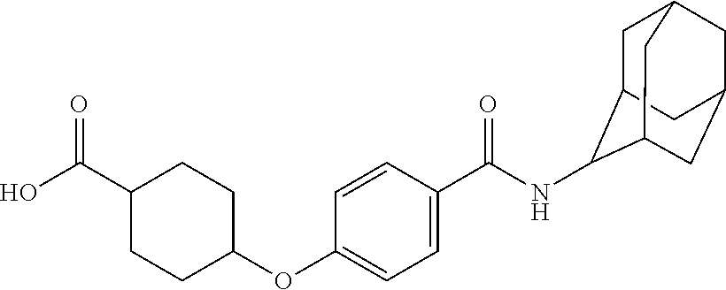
C1=CC(C(NC2C3CC4CC(CC2C4)C3)=O)=CC=C1OC1CCC(C(O)=O)CC1
